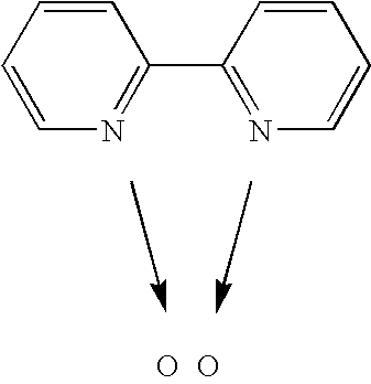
C1=CN=C(C2=NC=CC=C2)C=C1.O.O
